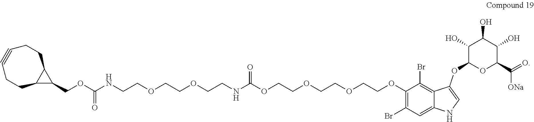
C1#CCCC2C(CC1)C2COC(NCCOCCOCCNC(OCCOCCOCCOC1=C(Br)C=C2C(=C1Br)C(OC1OC(C([ONa])=O)C(O)C(O)C1O)=CN2)=O)=O
